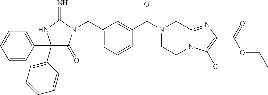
C1(C2=CC=CC=C2)(C2=CC=CC=C2)C(=O)N(CC2=CC=CC(C(N3CCN4C(=NC(C(=O)OCC)=C4Cl)C3)=O)=C2)C(=N)N1
